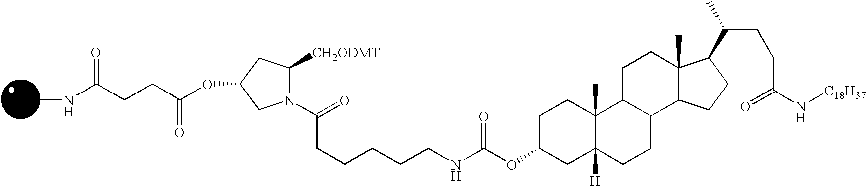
N1(C(=O)CCCCCNC(OC2CC3([H])C(C)(CC2)C2C(CC3)C3C(C)(CC2)C(C(C)CCC(N[C18H37])=O)CC3)=O)C([CH2ODMT])CC(OC(CCC(NC)=O)=O)C1
